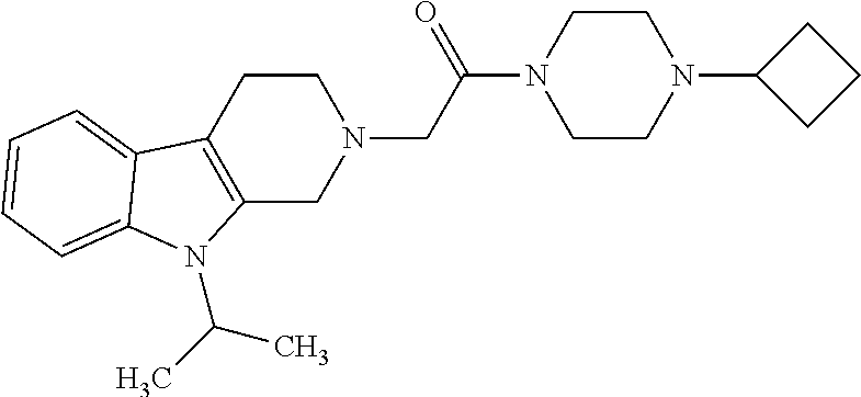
C1CC2=C(CN1CC(N1CCN(C3CCC3)CC1)=O)N(C(C)C)C1=CC=CC=C21
